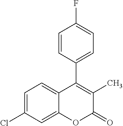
C1=C(Cl)C=C2C(=C1)C(C1=CC=C(F)C=C1)=C(C)C(=O)O2
